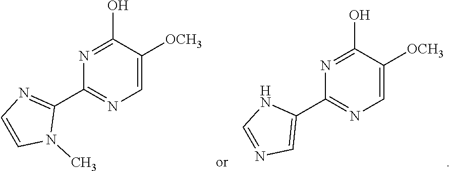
N1=C(O)C([OCH3])=CN=C1C1=NC=CN1C.N1=C(O)C([OCH3])=CN=C1C1=CN=CN1
